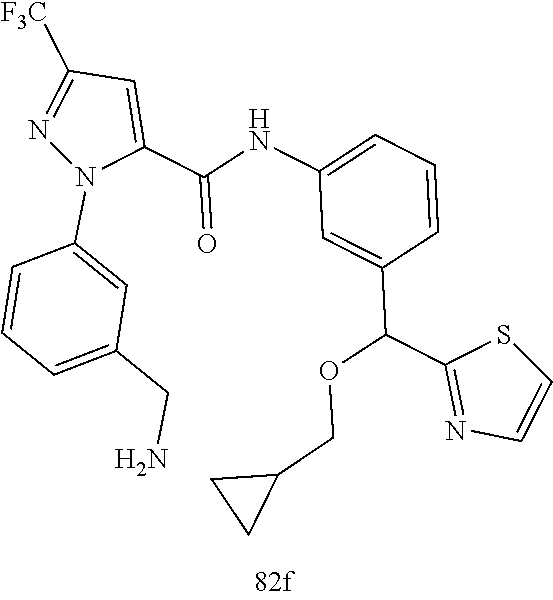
N1=C([F3C])C=C(C(NC2=CC=CC(C(OCC3CC3)C3=NC=CS3)=C2)=O)N1C1=CC(CN)=CC=C1
